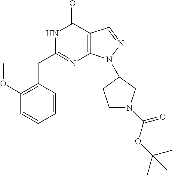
N1C(CC2=C(OC)C=CC=C2)=NC2=C(C1=O)C=NN2C1CN(C(OC(C)(C)C)=O)CC1
